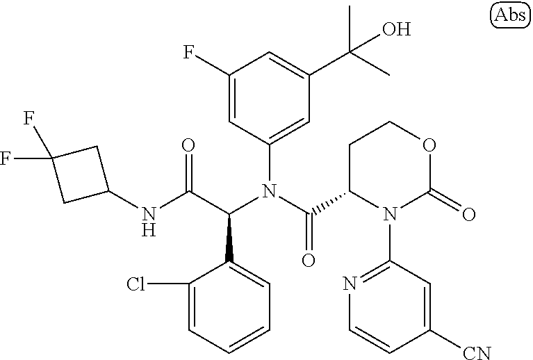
C1=CC=C(Cl)C(C(C(NC2CC(F)(F)C2)=O)N(C(=O)C2N(C3=NC=CC([CN])=C3)C(=O)OCC2)C2=CC(C(C)(C)O)=CC(F)=C2)=C1
